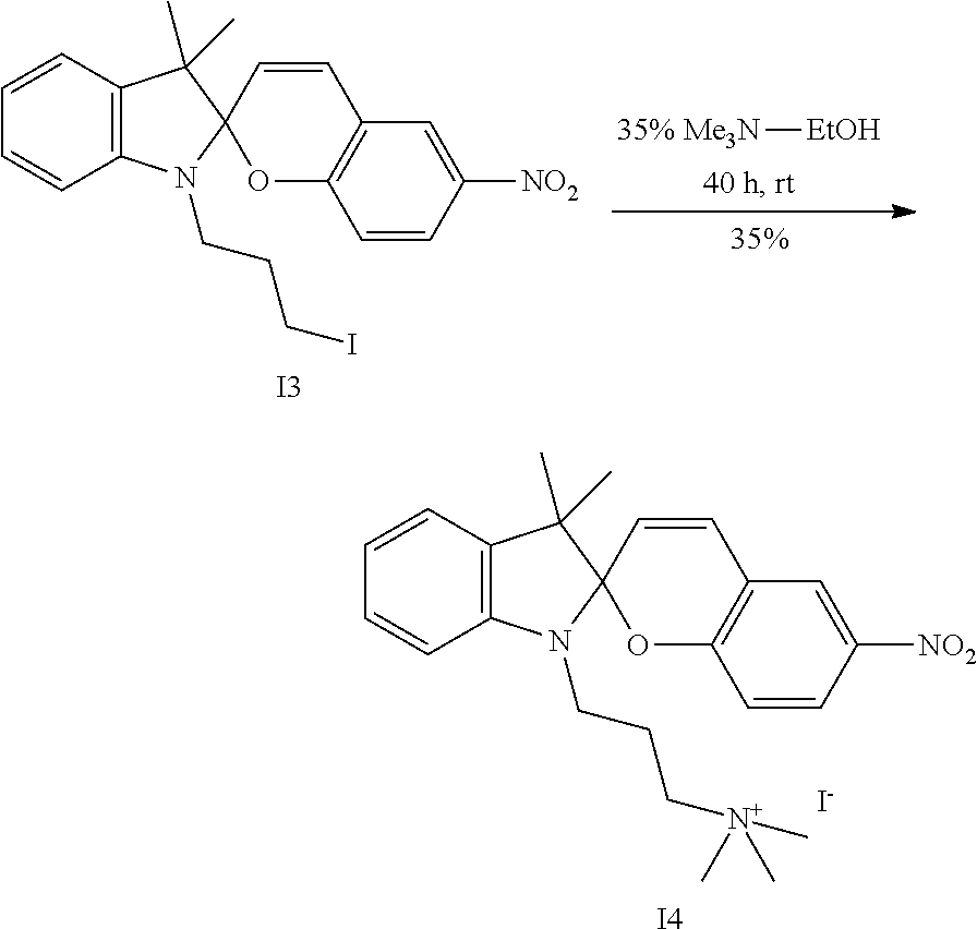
C12=C(C=CC=C1)C(C)(C)C1(N2CCCI)OC2=C(C=C1)C=C([NO2])C=C2.[35% Me3N][EtOH].[I3].C12=C(C=CC=C1)C(C)(C)C1(N2CCC[N+](C)(C)C)OC2=C(C=C1)C=C([NO2])C=C2.[I-].[I4]
